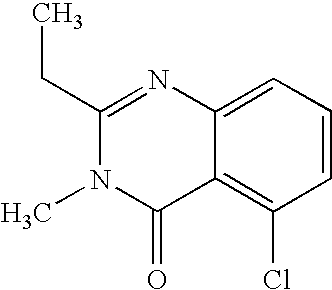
C1(CC)=NC2=CC=CC(Cl)=C2C(=O)N1C
